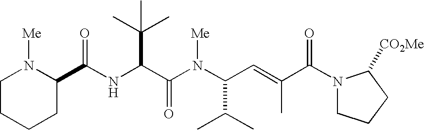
N(C(C(N(C(C=C(C(N1CCCC1[CO2Me])=O)C)C(C)C)[Me])=O)C(C)(C)C)C(C1N([Me])CCCC1)=O
